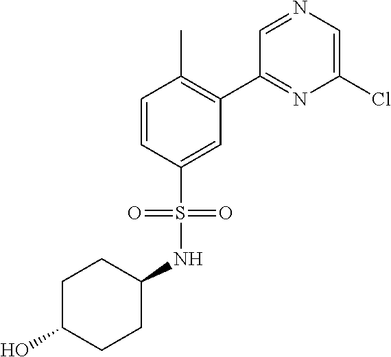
C1=CC(S(=O)(NC2CCC(O)CC2)=O)=CC(C2=NC(Cl)=CN=C2)=C1C
